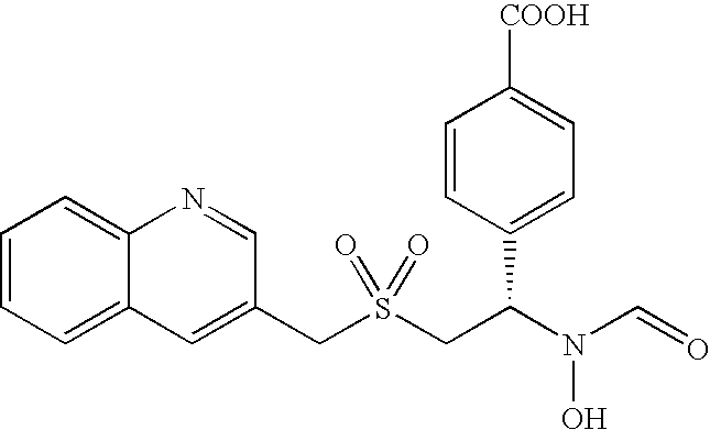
C(S(CC(N(C=O)O)C1=CC=C([COOH])C=C1)(=O)=O)C1=CC2=CC=CC=C2N=C1
